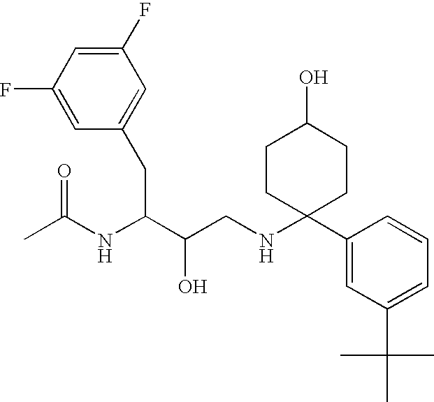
C1(F)=CC(F)=CC(CC(C(CNC2(C3=CC(C(C)(C)C)=CC=C3)CCC(O)CC2)O)NC(C)=O)=C1
